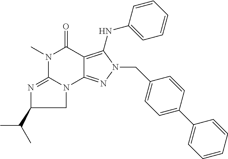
C12=C(NC3=CC=CC=C3)N(CC3=CC=C(C4=CC=CC=C4)C=C3)N=C1N1CC(C(C)C)N=C1N(C)C2=O
